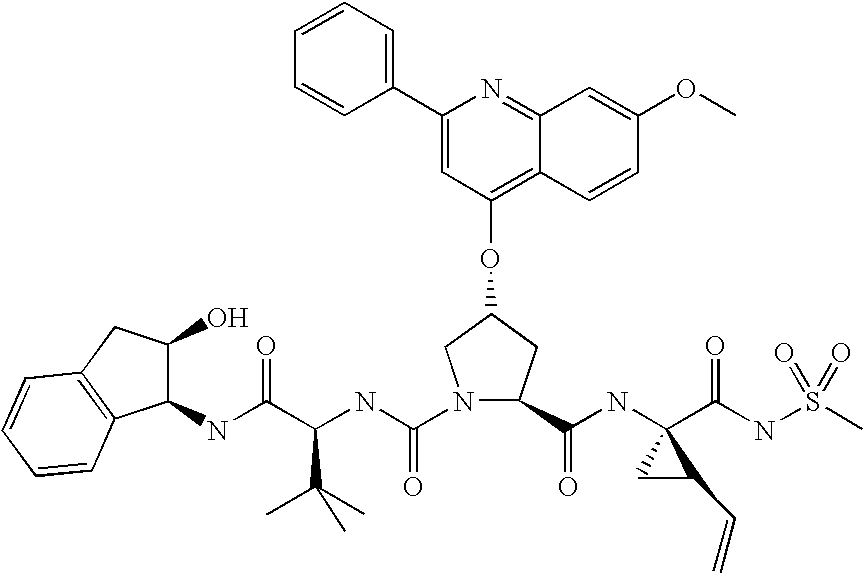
C1=CC=C(C2=CC(OC3CN(C(=O)NC(C(NC4C(O)CC5=C4C=CC=C5)=O)C(C)(C)C)C(C(NC4(C(NS(C)(=O)=O)=O)CC4C=C)=O)C3)=C3C(=N2)C=C(OC)C=C3)C=C1
